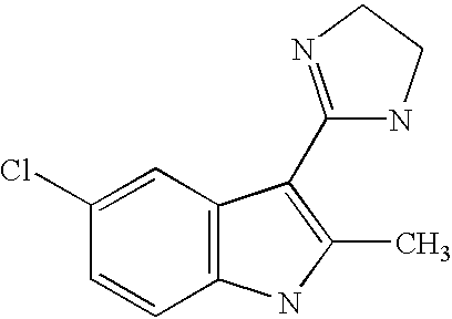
C12=C(C=C(Cl)C=C1)C(C1=NCCN1)=C(C)N2
